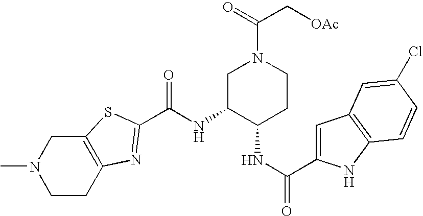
C1C2=C(CN(C)C1)SC(C(=O)NC1C(NC(C3=CC4=C(N3)C=CC(Cl)=C4)=O)CCN(C(C[OAc])=O)C1)=N2
